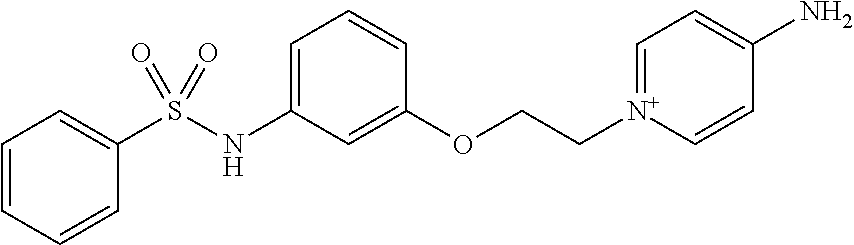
C1=CC=CC(S(NC2=CC=CC(OCC[N+]3=CC=C(N)C=C3)=C2)(=O)=O)=C1
